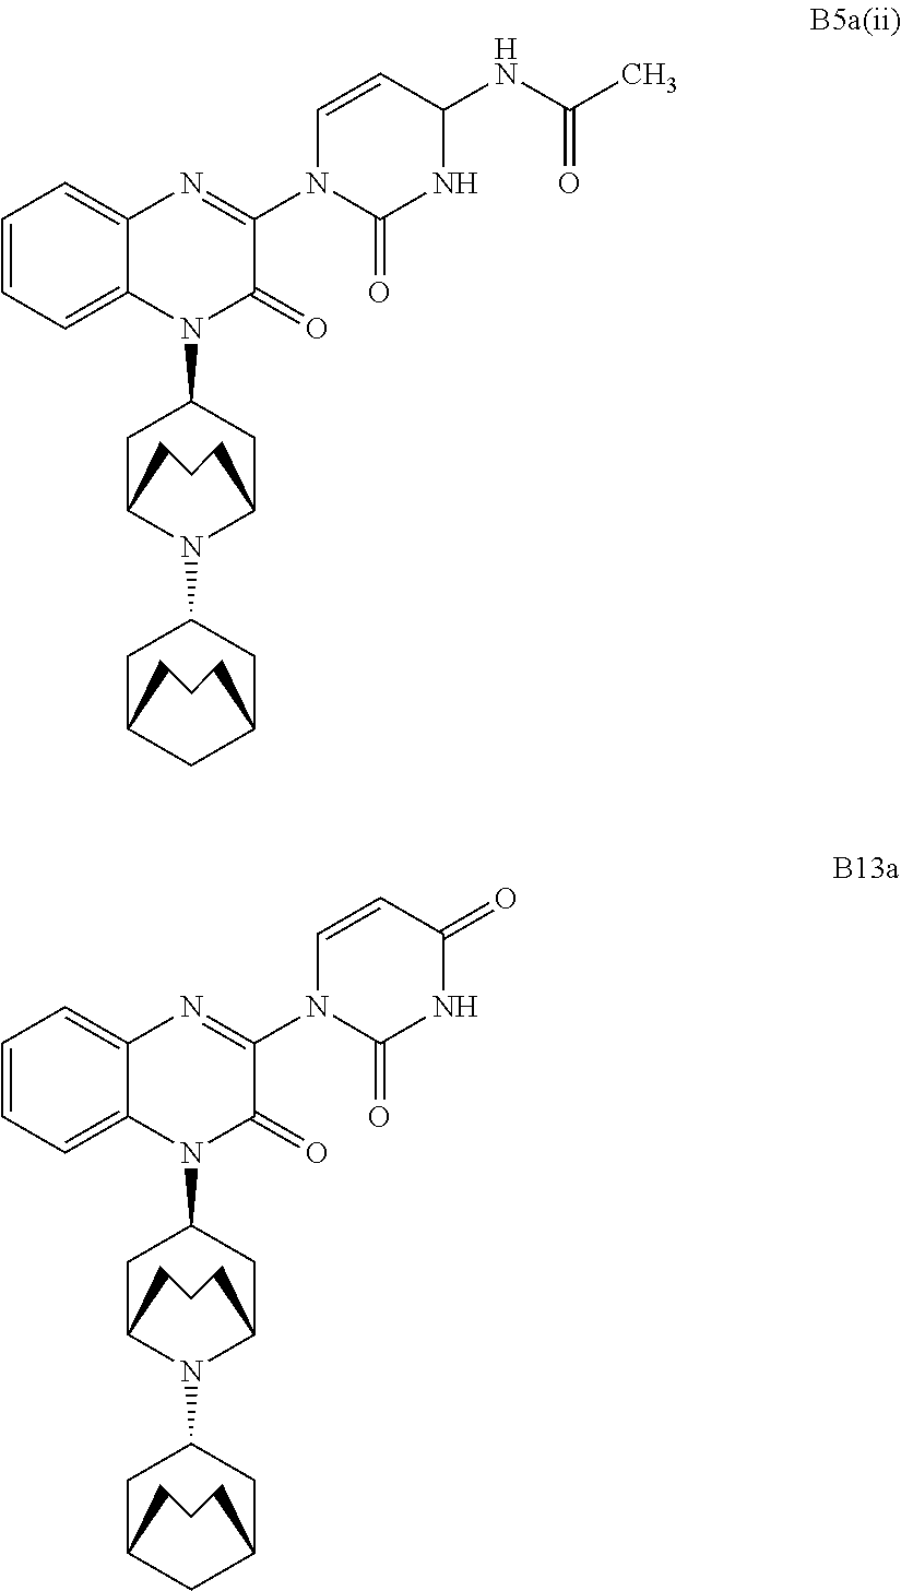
C12=CC=CC=C1N=C(N1C=CC(NC(C)=O)NC1=O)C(=O)N2C1CC2N(C3CC4CC(C3)CCC4)C(C1)CCC2.C12=CC=CC=C1N=C(N1C=CC(=O)NC1=O)C(=O)N2C1CC2N(C3CC4CC(C3)CCC4)C(C1)CCC2
